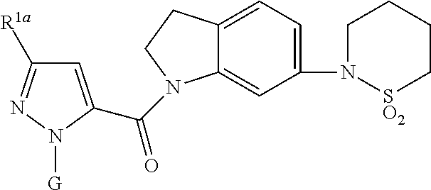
C1=C(C(=O)N2C3=CC(N4[SO2]CCCC4)=CC=C3CC2)N([G])N=C1[R1a]
